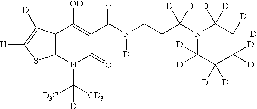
C12=C(N(C([CD3])([D3C])[D])C(=O)C(C(N(CCC(N3C([D])([D])C([D])([D])C([D])([D])C([D])([D])C3([D])[D])([D])[D])[D])=O)=C1[OD])SC([H])=C2[D]
